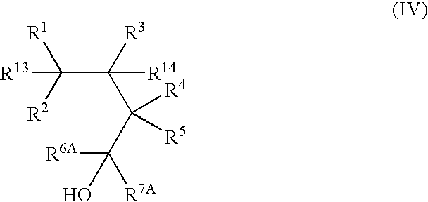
C(C([R3])(C(C([R6A])([R7A])O)([R4])[R5])[R14])([R1])([R2])[R13]
